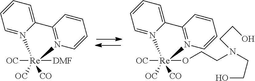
C1=CC2=N(C=C1)[Re](OCCN(CCO)CCO)([OC])([OC])([CO])N1=CC=CC=C21.C1=CC2=N(C=C1)[Re]([DMF])([OC])([OC])([CO])N1=CC=CC=C21
